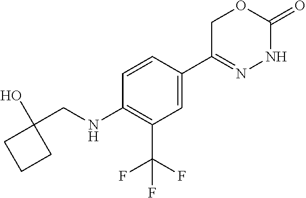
C1C(C2=CC(C(F)(F)F)=C(NCC3(O)CCC3)C=C2)=NNC(=O)O1
